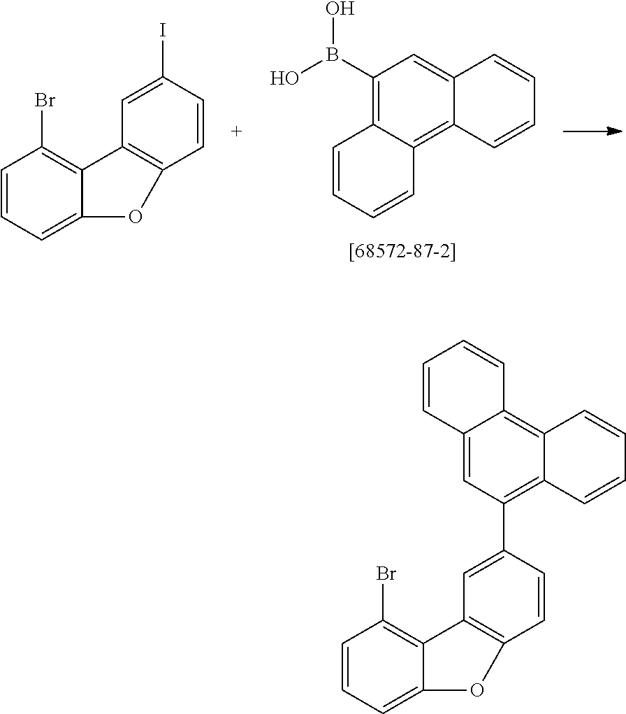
C1(B(O)O)=C2C(=C3C(=C1)C=CC=C3)C=CC=C2.C1=CC=C2C(=C1Br)C1=C(O2)C=CC(I)=C1.C1=CC=C2C(=C1Br)C1=C(O2)C=CC(C2=C3C(=C4C(=C2)C=CC=C4)C=CC=C3)=C1
